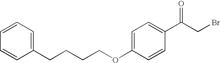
C1=CC=CC(CCCCOC2=CC=C(C(CBr)=O)C=C2)=C1
